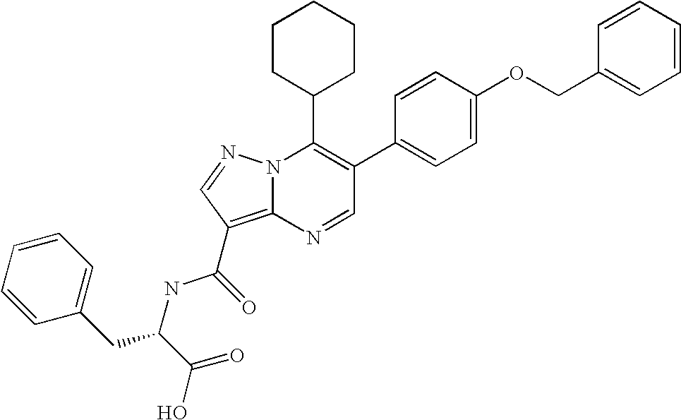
N1=CC(C2=CC=C(OCC3=CC=CC=C3)C=C2)=C(C2CCCCC2)N2C1=C(C(NC(C(O)=O)CC1=CC=CC=C1)=O)C=N2
